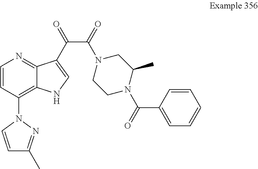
C1=CC(N2C=CC(C)=N2)=C2C(=N1)C(C(=O)C(=O)N1CCN(C(=O)C3=CC=CC=C3)C(C)C1)=CN2
